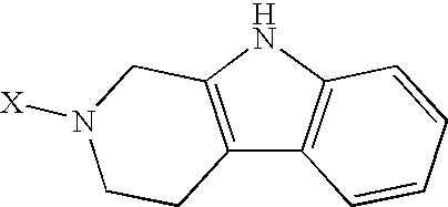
C12=C(NC3=C1C=CC=C3)CN([X])CC2
